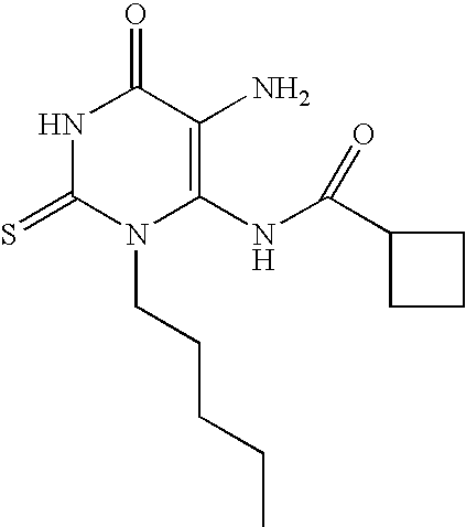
N1C(=S)N(CCCCC)C(NC(C2CCC2)=O)=C(N)C1=O
